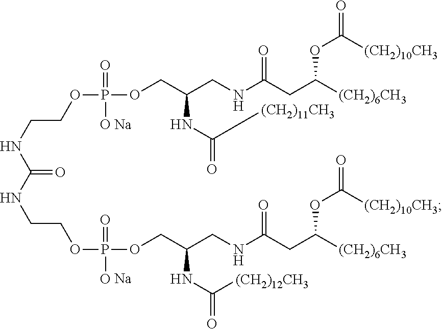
O(P(OCC(CNC(CC([(CH2)6CH3])OC([(CH2)10CH3])=O)=O)NC(C[(CH2)11CH3])=O)(=O)O)CCNC(NCCOP(OCC(CNC(CC([(CH2)6CH3])OC([(CH2)10CH3])=O)=O)NC([(CH2)12CH3])=O)(=O)O)=O.[Na].[Na]
